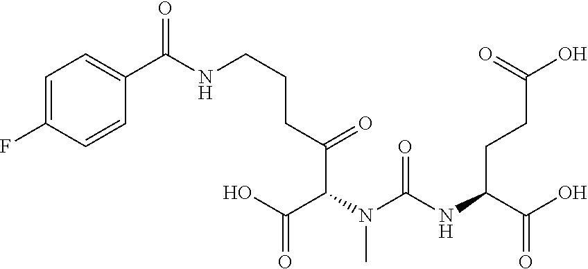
C(C(C(N(C(NC(C(O)=O)CCC(O)=O)=O)C)C(O)=O)=O)CCNC(C1=CC=C(F)C=C1)=O
